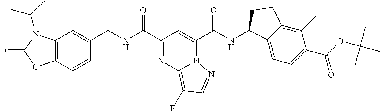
C12=C(C=CC(CNC(C3=NC4=C(F)C=NN4C(C(NC4C5=CC=C(C(OC(C)(C)C)=O)C(C)=C5CC4)=O)=C3)=O)=C1)OC(=O)N2C(C)C
